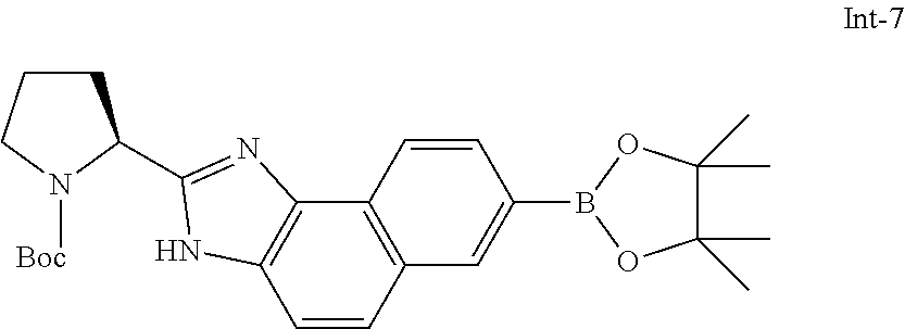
C1CCN([Boc])C1C1=NC2=C(C=CC3=C2C=CC(B2OC(C)(C)C(C)(C)O2)=C3)N1
